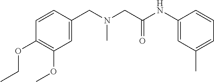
C1=C(CN(CC(NC2=CC(C)=CC=C2)=O)C)C=CC(OCC)=C1OC
